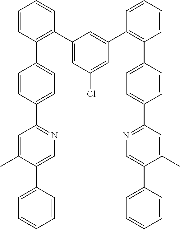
C1(C2=C(C3=CC=C(C4=NC=C(C5=CC=CC=C5)C(C)=C4)C=C3)C=CC=C2)=CC(Cl)=CC(C2=C(C3=CC=C(C4=NC=C(C5=CC=CC=C5)C(C)=C4)C=C3)C=CC=C2)=C1
